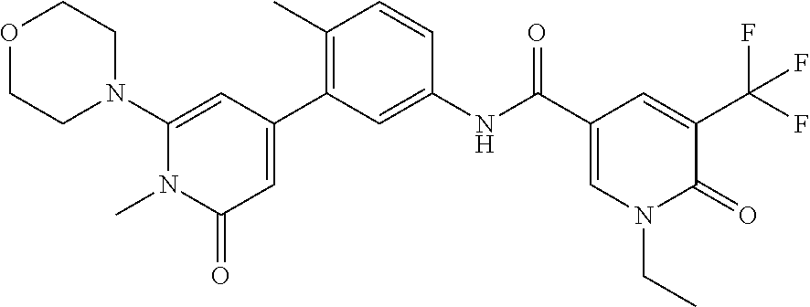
O1CCN(C2=CC(C3=C(C)C=CC(NC(C4=CN(CC)C(=O)C(C(F)(F)F)=C4)=O)=C3)=CC(=O)N2C)CC1
